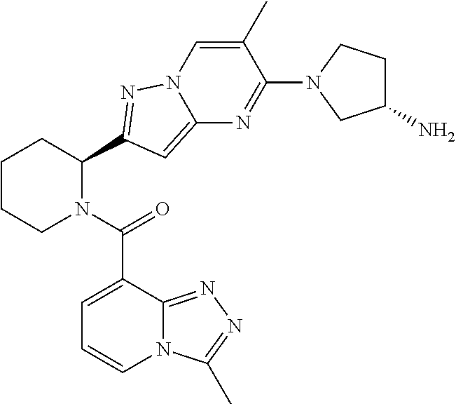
C1CCN(C(=O)C2=CC=CN3C2=NN=C3C)C(C2=NN3C(=C2)N=C(N2CC(N)CC2)C(C)=C3)C1
